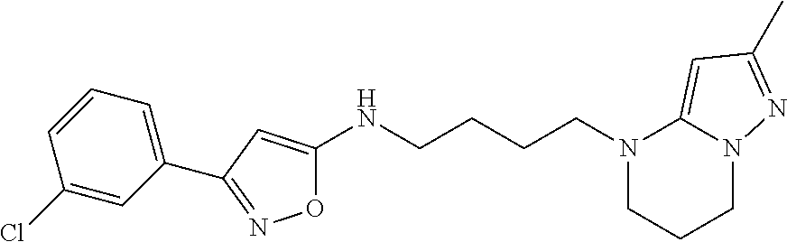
N(CCCCN1CCCN2C1=CC(C)=N2)C1=CC(C2=CC=CC(Cl)=C2)=NO1
